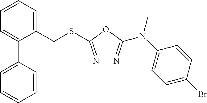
C1=CC=C(CSC2=NN=C(N(C3=CC=C(Br)C=C3)C)O2)C(C2=CC=CC=C2)=C1
